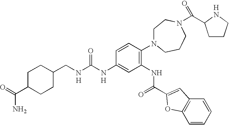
C(C1CCC(C(=O)N)CC1)NC(NC1=CC(NC(=O)C2=CC3=C(C=CC=C3)O2)=C(N2CCN(C(C3CCCN3)=O)CCC2)C=C1)=O.[H].[H].[H]
